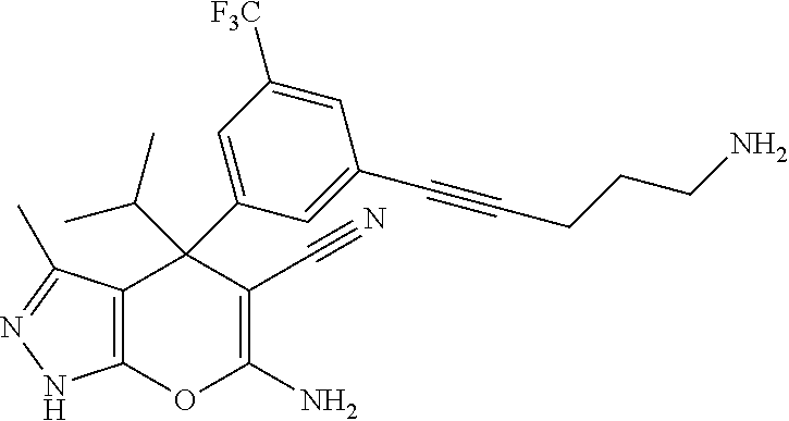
C12=C(C(C)=NN1)C(C1=CC([F3C])=CC(C#CCCCN)=C1)(C(C)C)C(C#N)=C(N)O2
